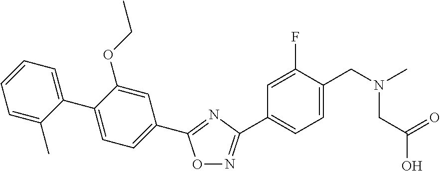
O1N=C(C2=CC=C(CN(C)CC(O)=O)C(F)=C2)N=C1C1=CC=C(C2=CC=CC=C2C)C(OCC)=C1
